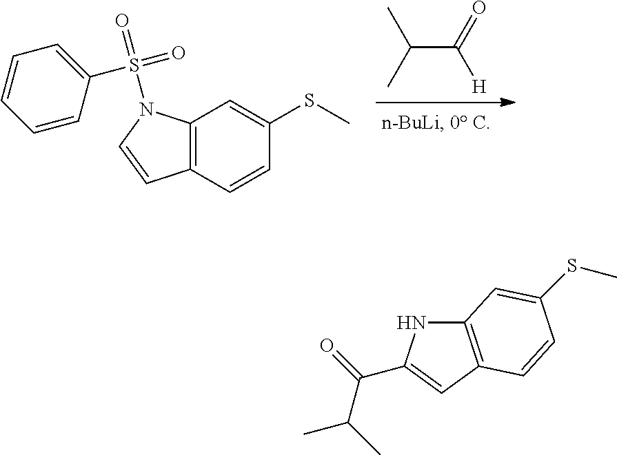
C(C(=O)[H])(C)C.C12=C(C=CC(SC)=C1)C=CN2S(=O)(=O)C1=CC=CC=C1.C12=C(C=C(C(=O)C(C)C)N1)C=CC(SC)=C2
